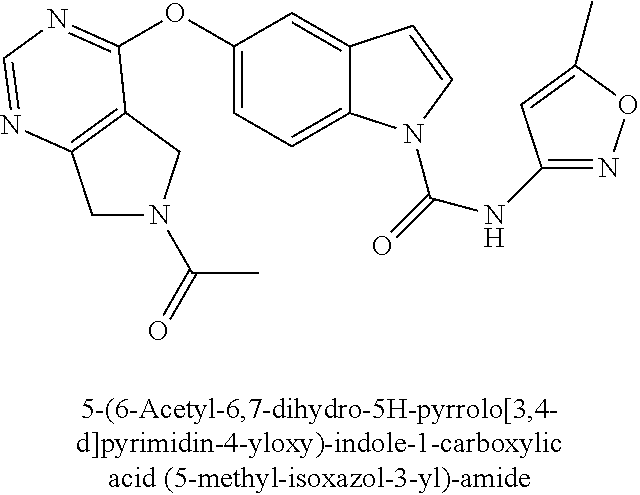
C1N(C(=O)C)CC2=C1N=CN=C2OC1=CC=C2C(=C1)C=CN2C(=O)NC1=NOC(C)=C1
